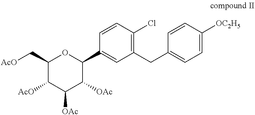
C1(C[AcO])C([AcO])C([OAc])C([OAc])C(C2=CC(CC3=CC=C([OC2H5])C=C3)=C(Cl)C=C2)O1
